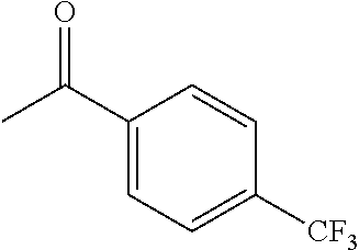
CC(C1=CC=C([CF3])C=C1)=O
